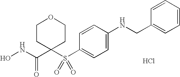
ONC(C1(S(C2=CC=C(NCC3=CC=CC=C3)C=C2)(=O)=O)CCOCC1)=O.Cl
